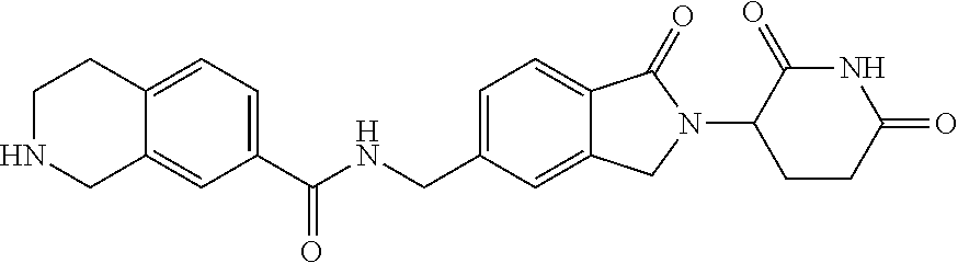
C1(C(NCC2=CC=C3C(=C2)CN(C2CCC(=O)NC2=O)C3=O)=O)=CC=C2C(=C1)CNCC2
